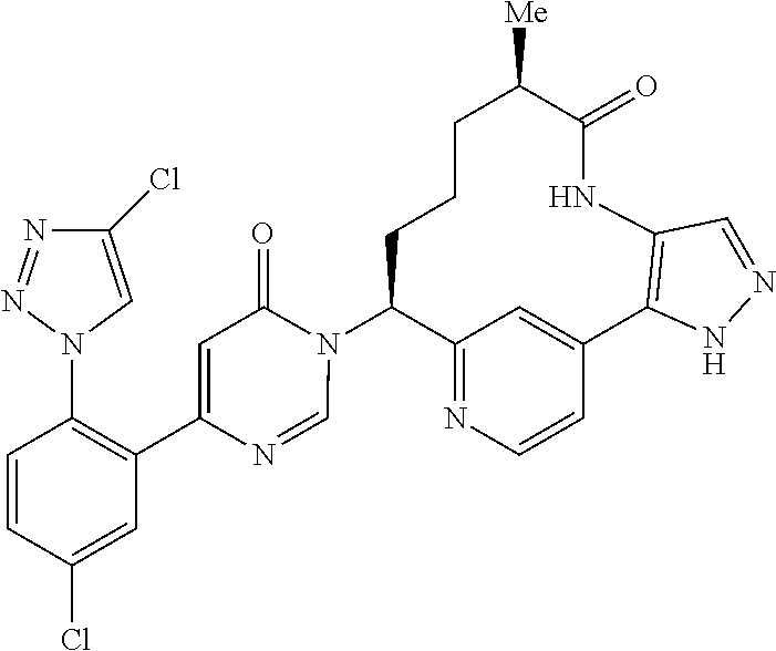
C12=NC=CC(=C1)C1=C(NC(=O)C([Me])CCCC2N2C(=O)C=C(C3=C(N4C=C(Cl)N=N4)C=CC(Cl)=C3)N=C2)C=NN1
